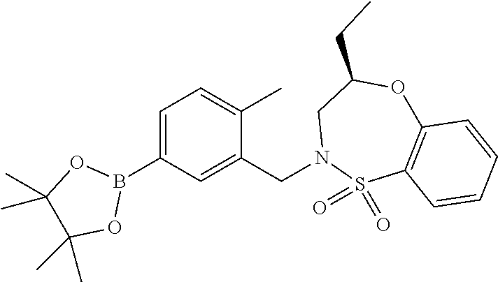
C1=C(B2OC(C)(C)C(C)(C)O2)C=C(CN2S(=O)(=O)C3=C(OC(CC)C2)C=CC=C3)C(C)=C1
